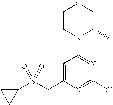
C1(S(CC2=CC(N3C(C)COCC3)=NC(Cl)=N2)(=O)=O)CC1
